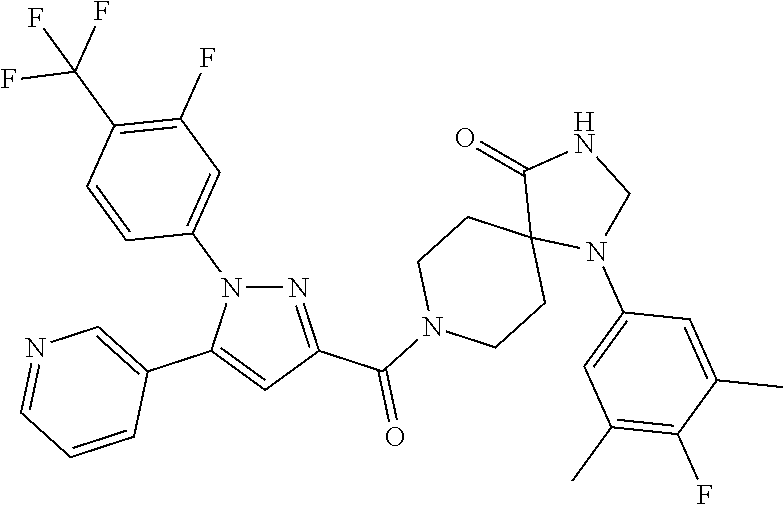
N1=C(C(N2CCC3(CC2)N(C2=CC(C)=C(F)C(C)=C2)CNC3=O)=O)C=C(C2=CN=CC=C2)N1C1=CC(F)=C(C(F)(F)F)C=C1
